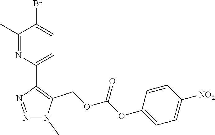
N1=C(C)C(Br)=CC=C1C1=C(COC(OC2=CC=C([NO2])C=C2)=O)N(C)N=N1
